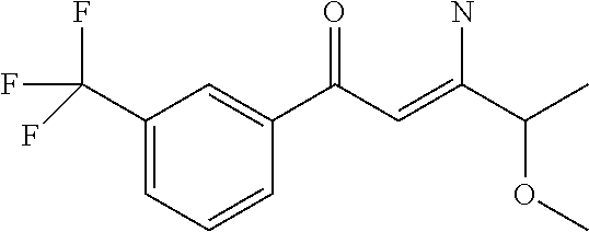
C1(C(F)(F)F)=CC=CC(C(C=C(C(C)OC)N)=O)=C1
